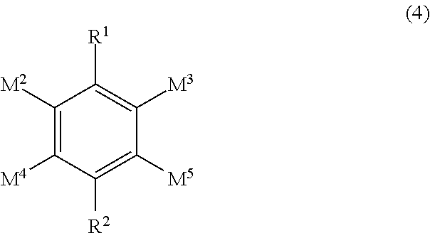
C1([M2])=C([M4])C([R2])=C([M5])C([M3])=C1[R1]
